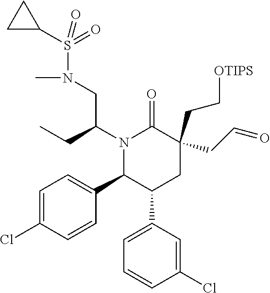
N1(C(CC)CN(C)S(=O)(=O)C2CC2)C(C2=CC=C(Cl)C=C2)C(C2=CC=CC(Cl)=C2)CC(CC[OTIPS])(CC=O)C1=O
